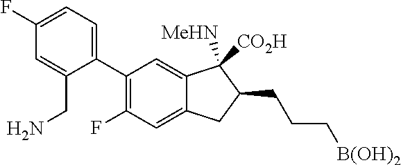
C1(C2=CC=C(F)C=C2CN)=C(F)C=C2C(=C1)C([MeHN])([CO2H])C(CCC[B(OH)2])C2
